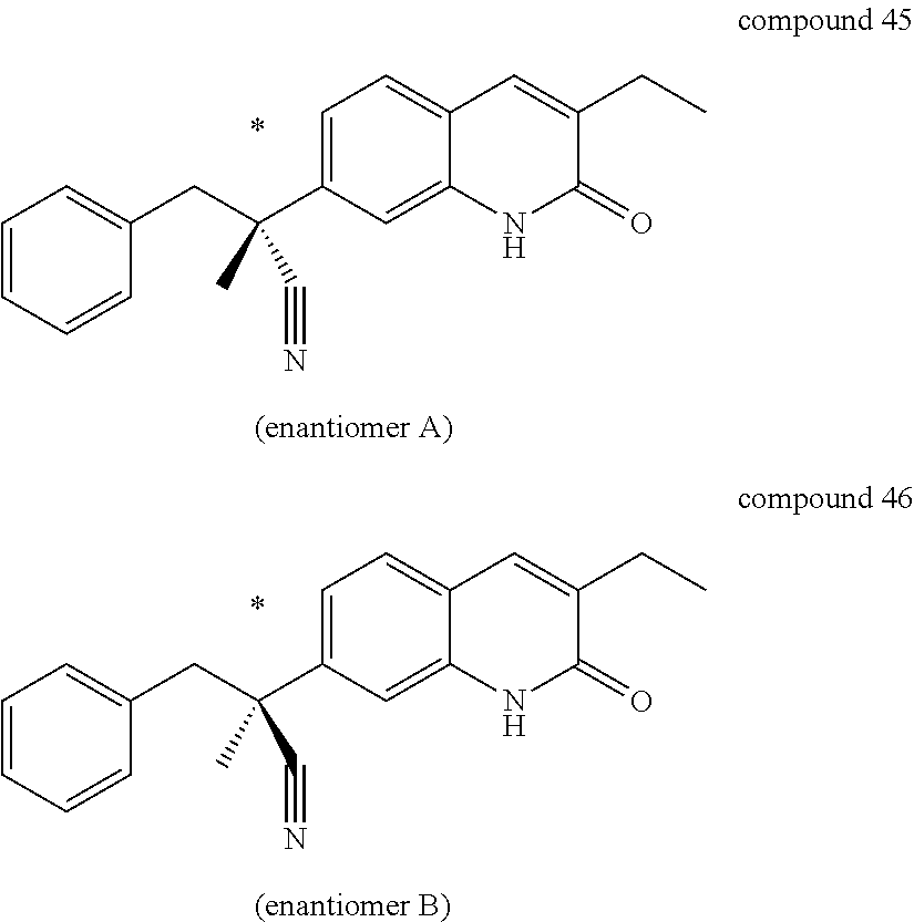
C(C1=CC=C2C(=C1)NC(=O)C(CC)=C2)(CC1=CC=CC=C1)(C)C#N.[(enantiomer A)].C(C1=CC=C2C(=C1)NC(=O)C(CC)=C2)(CC1=CC=CC=C1)(C)C#N.[(enantiomer B)]
